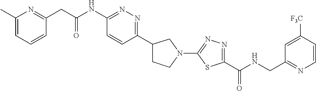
C1=C(C)N=C(CC(NC2=NN=C(C3CCN(C4=NN=C(C(NCC5=NC=CC([F3C])=C5)=O)S4)C3)C=C2)=O)C=C1
